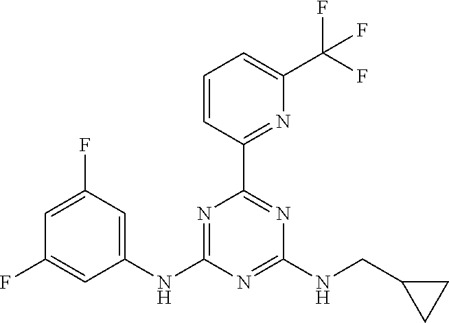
C1=C(F)C=C(NC2=NC(C3=NC(C(F)(F)F)=CC=C3)=NC(NCC3CC3)=N2)C=C1F
